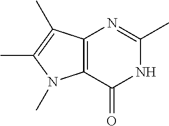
C12=C(C(=O)NC(C)=N1)N(C)C(C)=C2C
